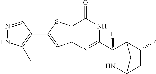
N1=CC(C2=CC3=C(S2)C(=O)NC(C2([H])NC4CC(F)C2C4)=N3)=C(C)N1
